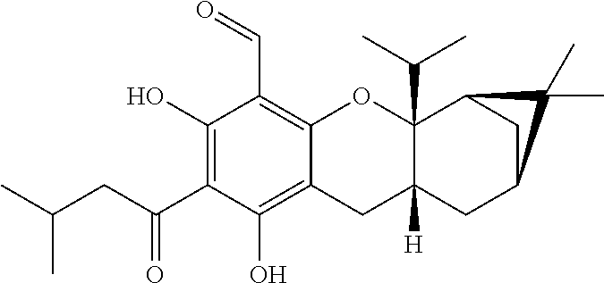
C1(O)=C(C(=O)CC(C)C)C(O)=C2C(=C1C=O)OC1(C(C)C)C([H])(C2)CC2CC1C2(C)C
